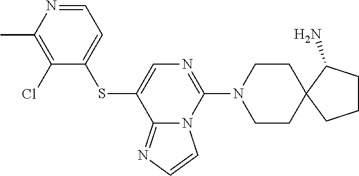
C1=NC(C)=C(Cl)C(SC2=CN=C(N3CCC4(CC3)CCCC4N)N3C2=NC=C3)=C1
